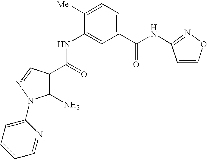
C1(NC(C2=C(N)N(C3=CC=CC=N3)N=C2)=O)=CC(C(NC2=NOC=C2)=O)=CC=C1[Me]
